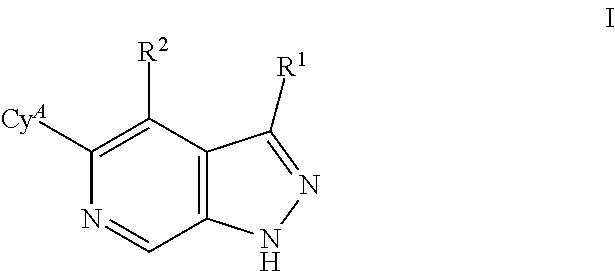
N1=CC2=C(C([R2])=C1[CyA])C([R1])=NN2
